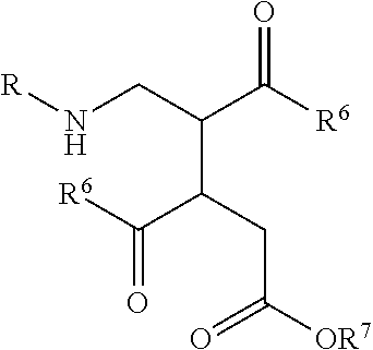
[R]NCC(C([R6])=O)C(CC([OR7])=O)C([R6])=O
